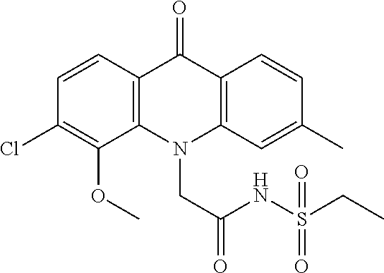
C12=C(N(CC(=O)NS(CC)(=O)=O)C3=C(C1=O)C=CC(C)=C3)C(OC)=C(Cl)C=C2
